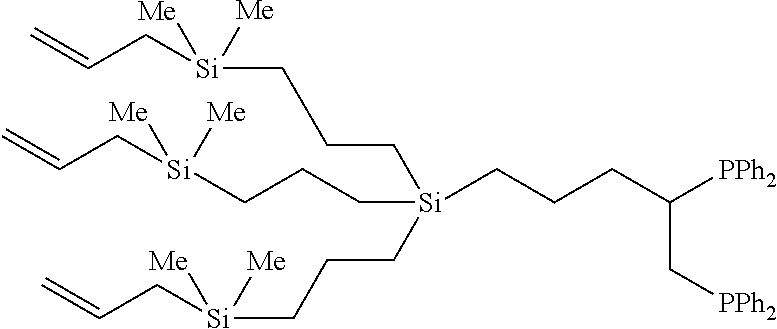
C(C[Si](CCC[Si]([Me])(CC=C)[Me])(CCCC([PPh2])C[PPh2])CCC[Si]([Me])(CC=C)[Me])C[Si]([Me])(CC=C)[Me]
